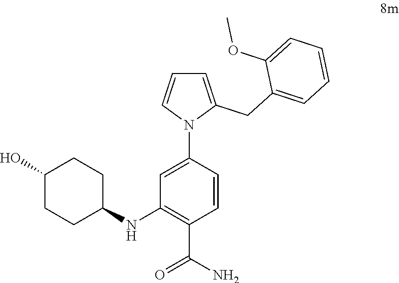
C1(O)CCC(NC2=C(C(N)=O)C=CC(N3C(CC4=CC=CC=C4OC)=CC=C3)=C2)CC1
